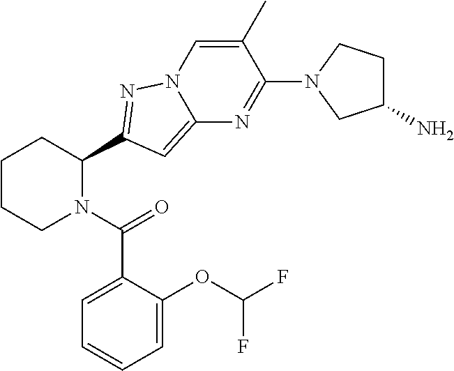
C1CCN(C(=O)C2=CC=CC=C2OC(F)F)C(C2=NN3C=C(C)C(N4CC(N)CC4)=NC3=C2)C1
